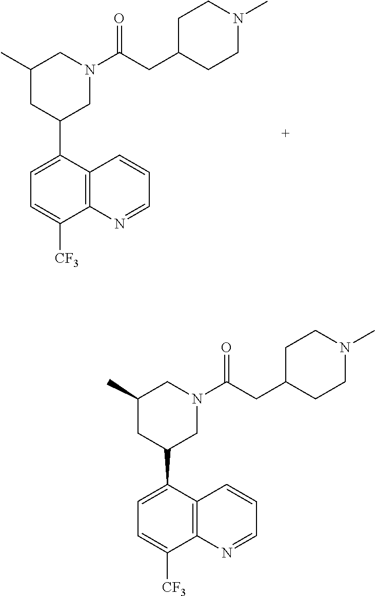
C1(C)CC(C2=CC=C([CF3])C3=C2C=CC=N3)CN(C(CC2CCN(C)CC2)=O)C1.C1(C)CC(C2=CC=C([CF3])C3=C2C=CC=N3)CN(C(CC2CCN(C)CC2)=O)C1
